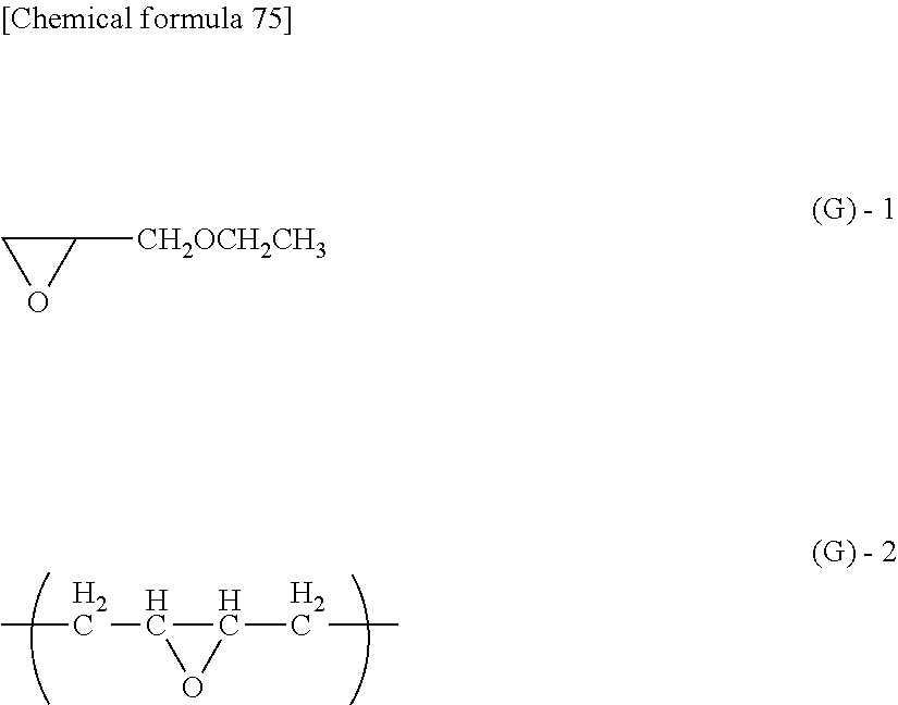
CCC1C(CC)O1.C1([CH2OCH2CH3])CO1
